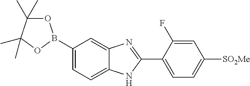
C1=C(B2OC(C)(C)C(C)(C)O2)C=C2C(=C1)NC(C1=CC=C([SO2Me])C=C1F)=N2
